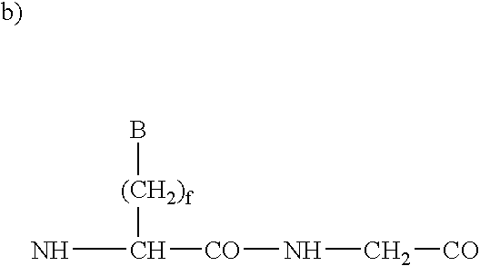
NC([(CH2)f]B)[CO]NC[CO]
